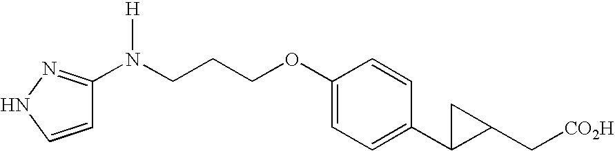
C1(N(CCCOC2=CC=C(C3C(C[CO2H])C3)C=C2)[H])=NNC=C1
